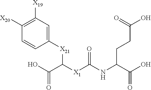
[X21](C([X1]C(NC(C(O)=O)CCC(=O)O)=O)C(=O)O)C1=CC([X19])=C([X20])C=C1
